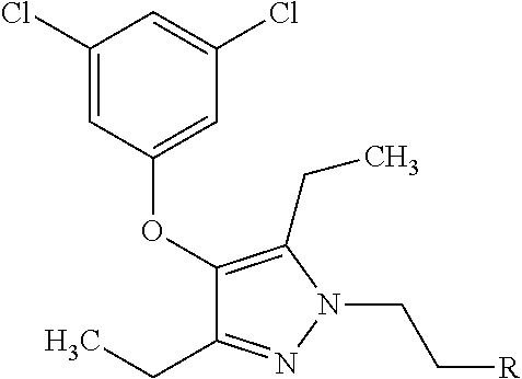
C1(Cl)=CC(OC2=C(CC)N(CC[R])N=C2CC)=CC(Cl)=C1
